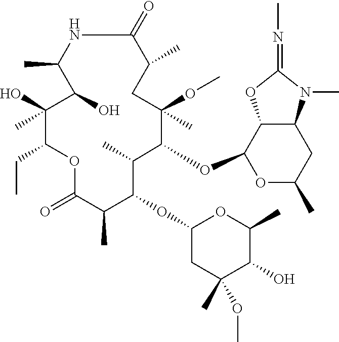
N1C(=O)C(C)CC(C)(OC)C(OC2OC(C)CC3C2OC(=NC)N3C)C(C)C(OC2CC(C)(OC)C(O)C(C)O2)C(C)C(=O)OC(CC)C(O)(C)C(O)C1C
